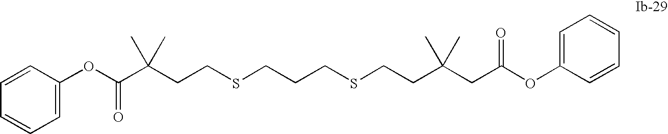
C1=CC(OC(C(CCSCCCSCCC(CC(OC2=CC=CC=C2)=O)(C)C)(C)C)=O)=CC=C1
